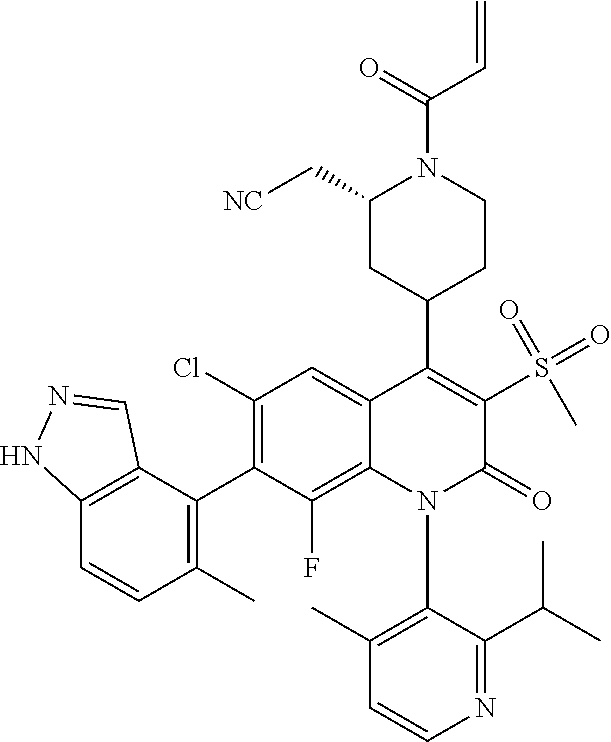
C1=CN=C(C(C)C)C(N2C(=O)C(S(=O)(=O)C)=C(C3CC(C[NC])N(C(=O)C=C)CC3)C3=CC(Cl)=C(C4=C(C)C=CC5=C4C=NN5)C(F)=C23)=C1C
